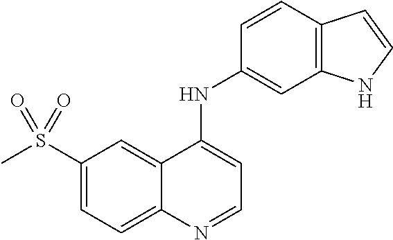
S(C1=CC=C2C(=C1)C(NC1=CC3=C(C=C1)C=CN3)=CC=N2)(C)(=O)=O
